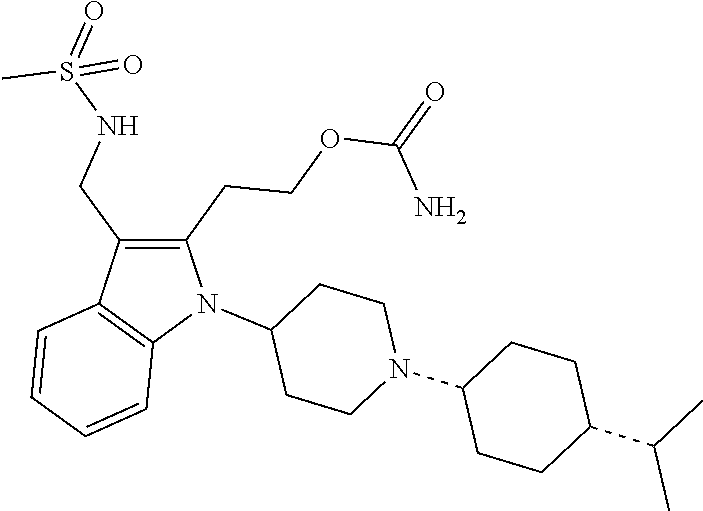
N1(C2CCN(C3CCC(C(C)C)CC3)CC2)C(CCOC(=O)N)=C(CNS(=O)(C)=O)C2=C1C=CC=C2
